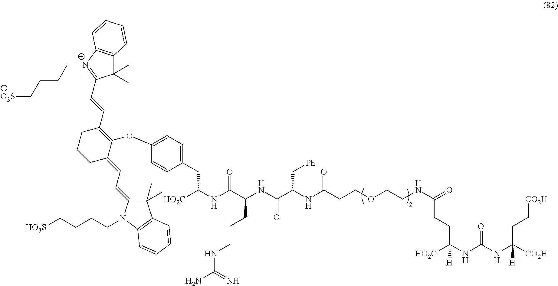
[CO2H]CCC(NC(NC([HO2C])(CCC(=O)NCCOCCC(NC(C(NC(CCCNC(N)=N)C(NC([HO2C])CC1=CC=C(OC2=C(C=CC3=[N+](CCCC[O3S])C4=C(C3(C)C)C=CC=C4)CCCC2=CC=C2C(C)(C)C3=C(N2CCCC[HO3S])C=CC=C3)C=C1)=O)=O)C[Ph])=O)[H])=O)([CO2H])[H]
